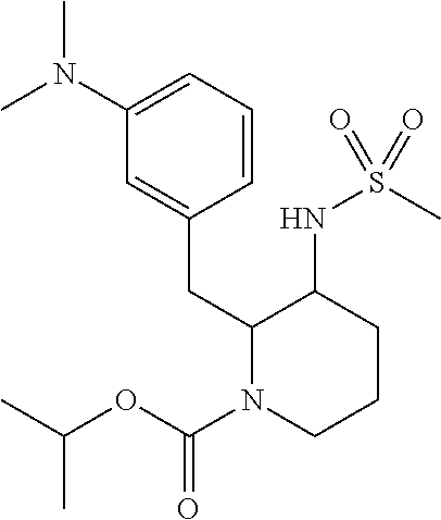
CN(C)C1=CC=CC(CC2N(C(=O)OC(C)C)CCCC2NS(C)(=O)=O)=C1
